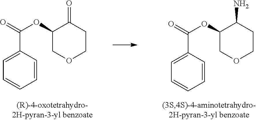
C1=C(C(=O)OC2COCCC2=O)C=CC=C1.C1=C(C(=O)OC2COCCC2N)C=CC=C1
